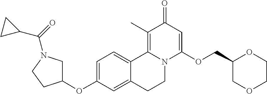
C1=C(OC2CN(C(=O)C3CC3)CC2)C=C2C(=C1)C1=C(C)C(=O)C=C(OCC3COCCO3)N1CC2
